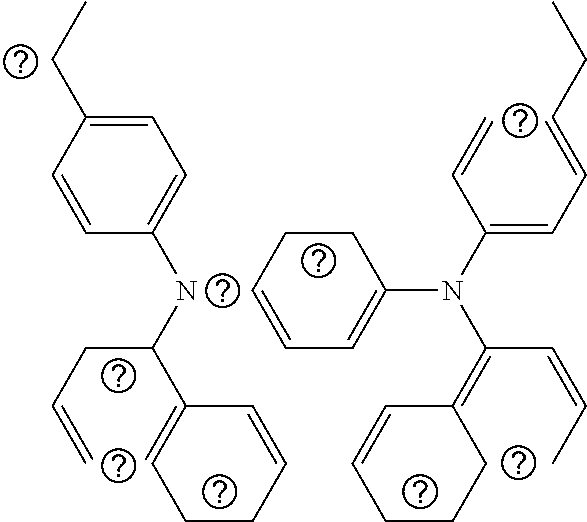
C1=C(CC)C=CC(NC(CC=C)C2=CCCC=C2)=C1.C1=CC=C(N(C(=CC=CCC)C=C)C(=C2CCCC=C2)C=CC)CC1
